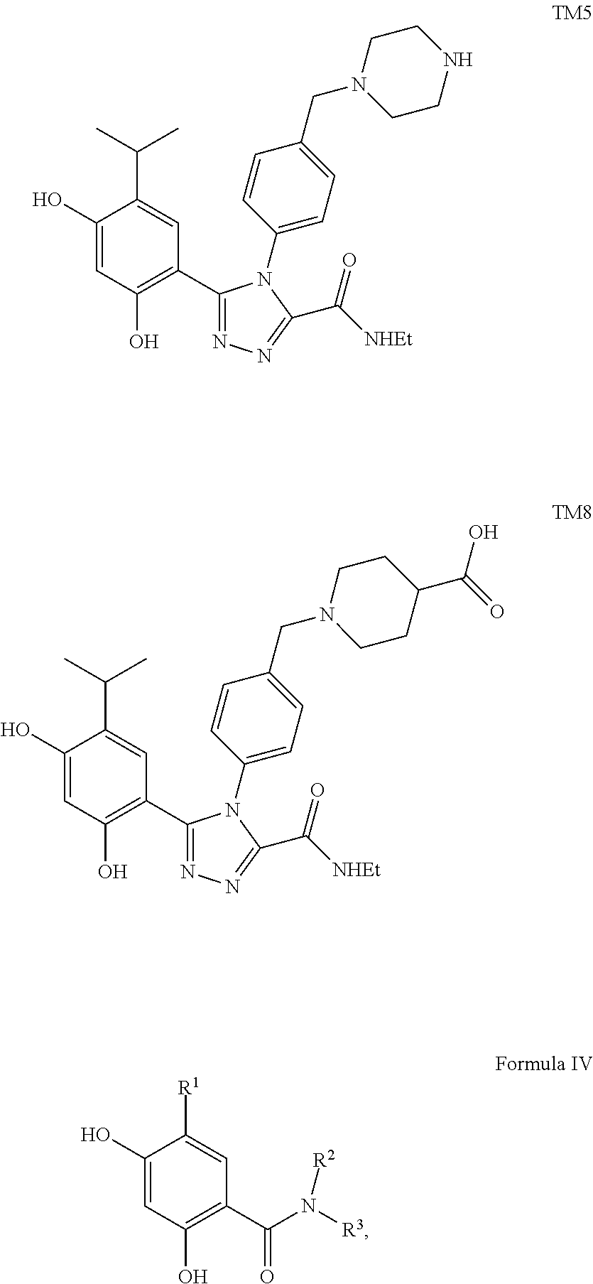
C1(O)=CC(O)=C(C(=O)N([R3])[R2])C=C1[R1].C1(O)=CC(O)=C(C2=NN=C(C([NHEt])=O)N2C2=CC=C(CN3CCC(C(=O)O)CC3)C=C2)C=C1C(C)C.C1(O)=CC(O)=C(C2=NN=C(C([NHEt])=O)N2C2=CC=C(CN3CCNCC3)C=C2)C=C1C(C)C
